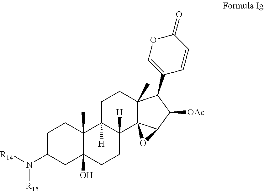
C1C(N([R14])[R15])CC2(O)C(C)(C1)C1([H])C([H])(CC2)C23C(C)(CC1)C(C1=COC(=O)C=C1)C([OAc])C2O3
